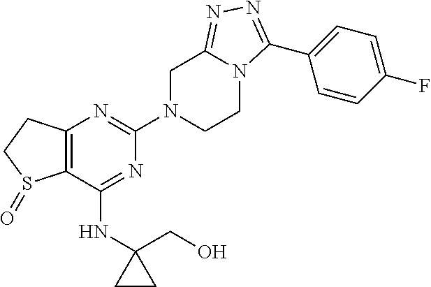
C12=C(C(NC3(CO)CC3)=NC(N3CCN4C(=NN=C4C4=CC=C(F)C=C4)C3)=N1)S(=O)CC2
